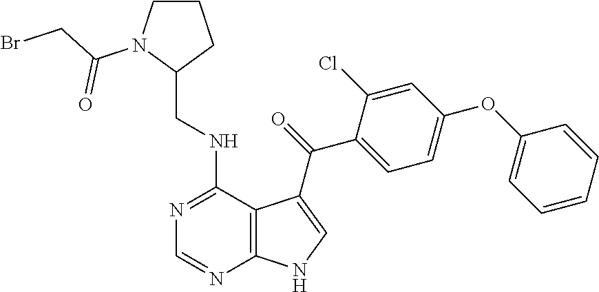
C1=CC=CC(OC2=CC=C(C(=O)C3=CNC4=C3C(NCC3CCCN3C(CBr)=O)=NC=N4)C(Cl)=C2)=C1
